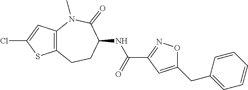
ClC1=CC2=C(S1)CCC(NC(C1=NOC(CC3=CC=CC=C3)=C1)=O)C(=O)N2C
